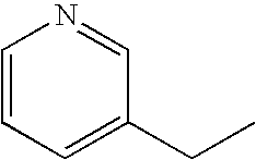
C1=CC=C(CC)C=N1
